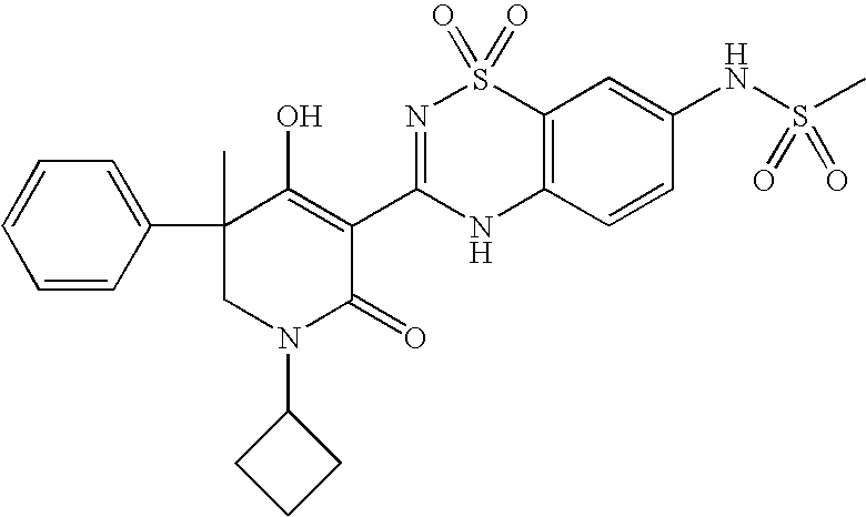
C12=C(C=CC(NS(C)(=O)=O)=C1)NC(C1=C(O)C(C)(C3=CC=CC=C3)CN(C3CCC3)C1=O)=NS2(=O)=O
